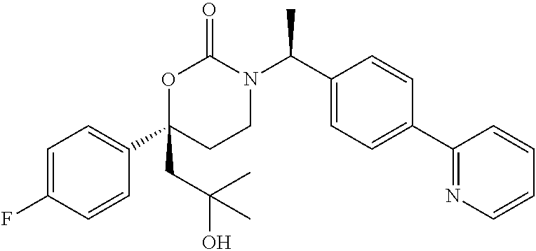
C1=C(F)C=CC(C2(CC(O)(C)C)CCN(C(C3=CC=C(C4=NC=CC=C4)C=C3)C)C(=O)O2)=C1
